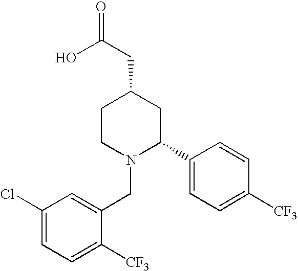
C1(Cl)=CC=C([CF3])C(CN2C(C3=CC=C([CF3])C=C3)CC(CC(=O)O)CC2)=C1
